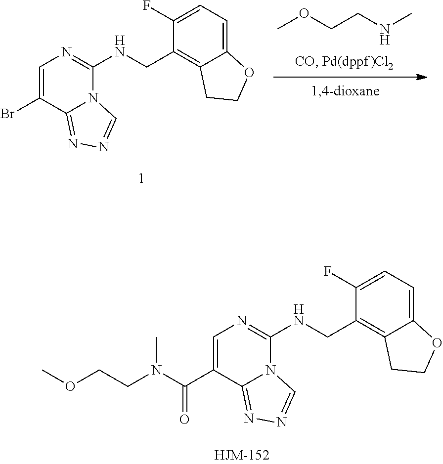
C1=C(Br)C2=NN=CN2C(NCC2=C3C(=CC=C2F)OCC3)=N1.COCCNC.C1=C(C(N(CCOC)C)=O)C2=NN=CN2C(NCC2=C3C(=CC=C2F)OCC3)=N1
